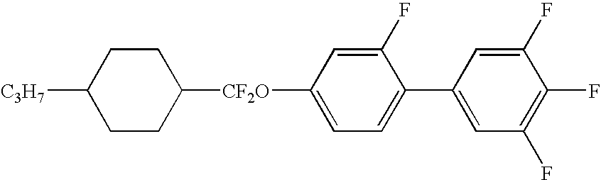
[CF2O](C1CCC([C3H7])CC1)C1=CC=C(C2=CC(F)=C(F)C(F)=C2)C(F)=C1
